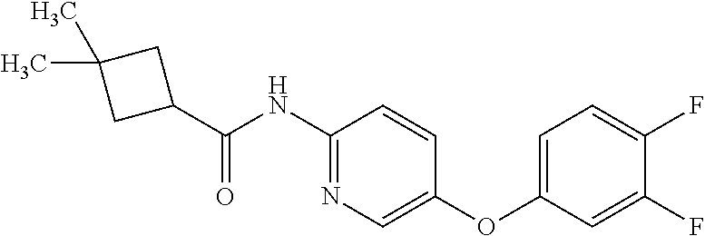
C1(C(NC2=NC=C(OC3=CC=C(F)C(F)=C3)C=C2)=O)CC(C)(C)C1
